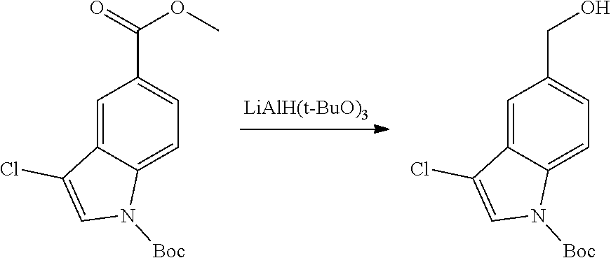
C1=C2C(=CC(C(OC)=O)=C1)C(Cl)=CN2[Boc].C1=C2C(=CC(CO)=C1)C(Cl)=CN2[Boc]
